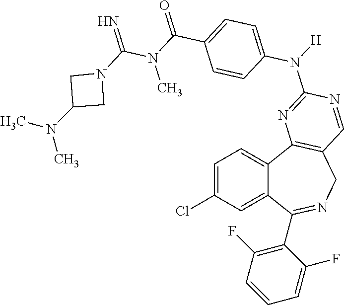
C1=C(Cl)C=C2C(=C1)C1=C(CN=C2C2=C(F)C=CC=C2F)C=NC(N([H])C2=CC=C(C(=O)N(C(=N)N3CC(N(C)C)C3)C)C=C2)=N1
